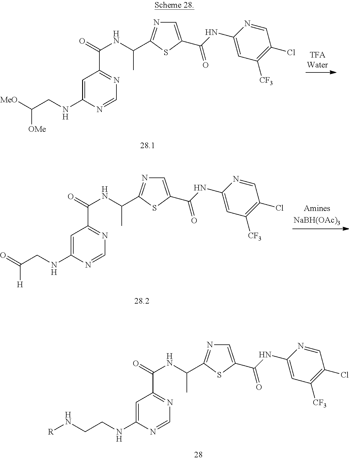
C1(NCC([MeO])[OMe])=CC(C(=O)NC(C)C2=NC=C(C(NC3=CC([CF3])=C(Cl)C=N3)=O)S2)=NC=N1.C1(NCC(=O)[H])=CC(C(=O)NC(C)C2=NC=C(C(NC3=CC([CF3])=C(Cl)C=N3)=O)S2)=NC=N1.C1(NCCN[R])=CC(C(=O)NC(C)C2=NC=C(C(NC3=CC([CF3])=C(Cl)C=N3)=O)S2)=NC=N1
